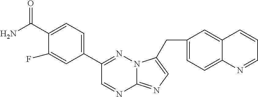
C(C1=CC=C(C2=NN3C(=NC=C3CC3=CC=C4C(=C3)C=CC=N4)N=C2)C=C1F)(=O)N
